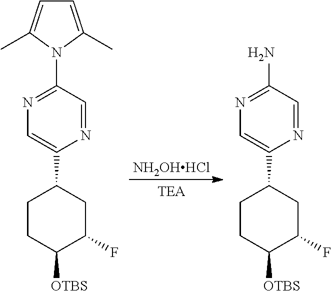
N1=C(N2C(C)=CC=C2C)C=NC(C2CCC([OTBS])C(F)C2)=C1.[NH2OHHCl].N1=C(N)C=NC(C2CCC([OTBS])C(F)C2)=C1
